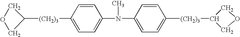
O1CC([(CH2)3]C2=CC=C(N(C3=CC=C([(CH2)3]C4COC4)C=C3)C)C=C2)C1
